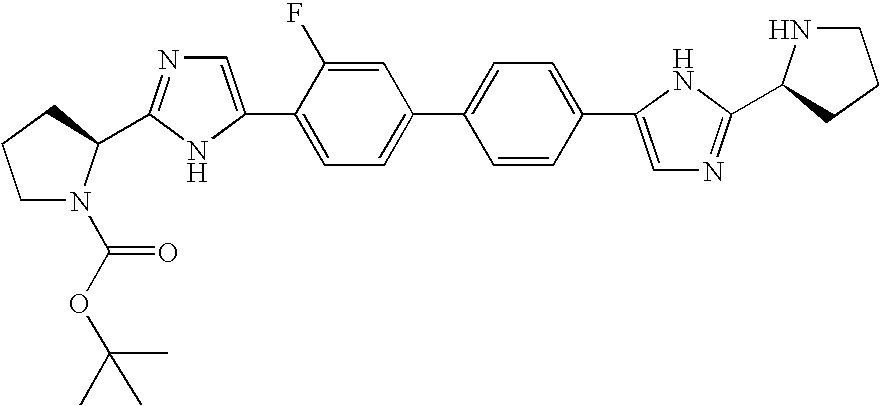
C1N(C(OC(C)(C)C)=O)C(C2=NC=C(C3=CC=C(C4=CC=C(C5=CN=C(C6NCCC6)N5)C=C4)C=C3F)N2)CC1
